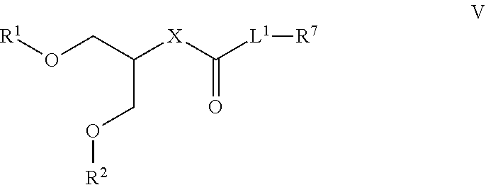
C(C([X]C([L1][R7])=O)CO[R2])O[R1]
